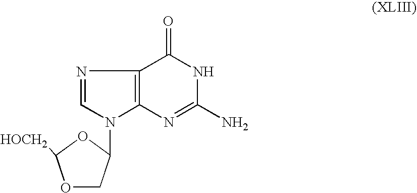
O1CC(N2C3=C(N=C2)C(=O)NC(N)=N3)OC1[HOCH2]
